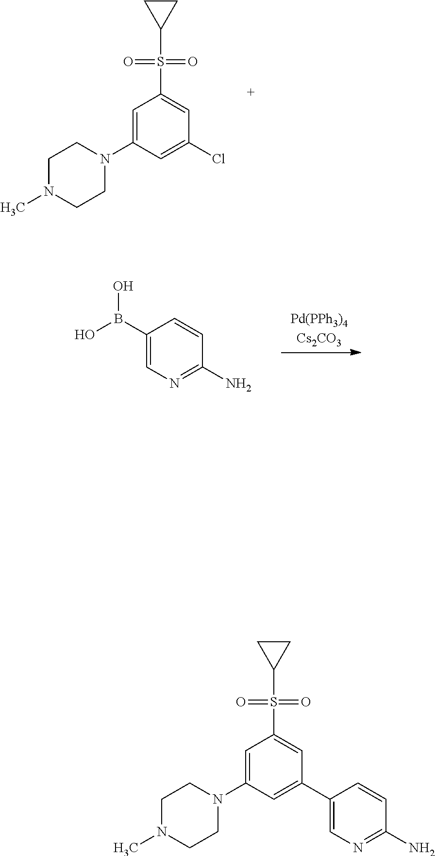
C1=C(N2CCN(C)CC2)C=C(C2=CN=C(N)C=C2)C=C1S(C1CC1)(=O)=O.C1(B(O)O)=CN=C(N)C=C1.C1=C(N2CCN(C)CC2)C=C(Cl)C=C1S(C1CC1)(=O)=O
